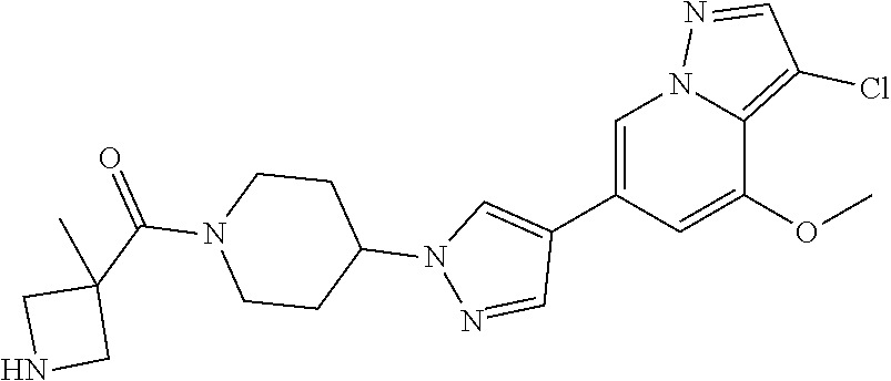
C1(C2=CN(C3CCN(C(C4(C)CNC4)=O)CC3)N=C2)=CN2C(=C(Cl)C=N2)C(OC)=C1
